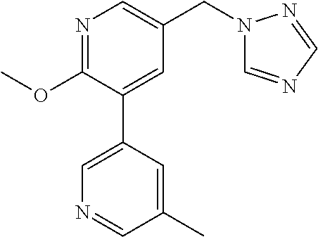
N1=C(OC)C(C2=CN=CC(C)=C2)=CC(CN2C=NC=N2)=C1
